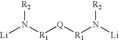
[Li]N([R1][Q][R1]N([Li])[R2])[R2]
